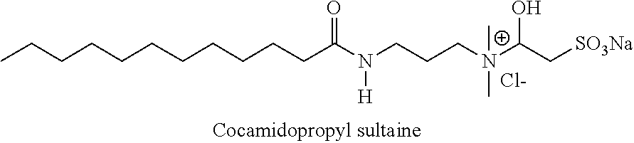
CCCCCCCCCCCC(N(CCC[N+](C(C[SO3Na])O)(C)C)[H])=O.[Cl-]
